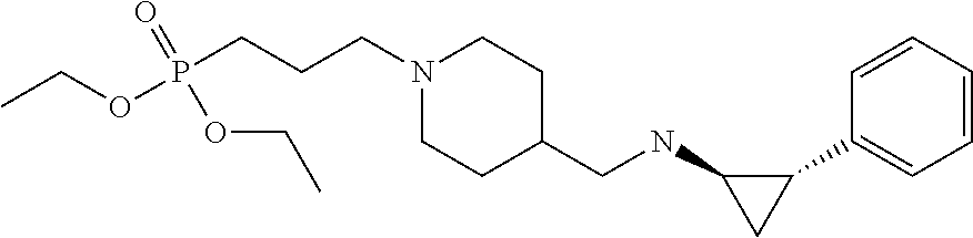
N1(CCCP(OCC)(=O)OCC)CCC(CNC2CC2C2=CC=CC=C2)CC1
